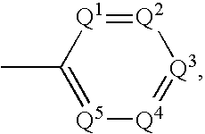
CC1=[Q5][Q4]=[Q3][Q2]=[Q1]1
